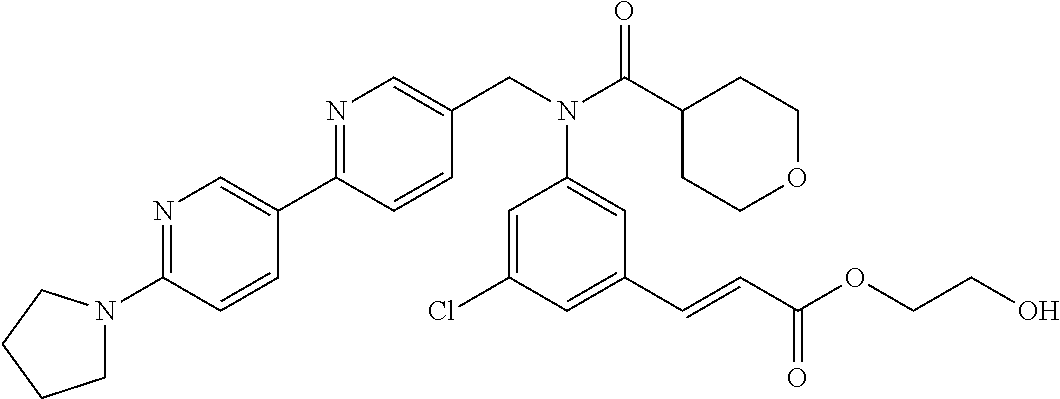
C(N(C(C1CCOCC1)=O)C1=CC(C=CC(OCCO)=O)=CC(Cl)=C1)C1=CN=C(C2=CN=C(N3CCCC3)C=C2)C=C1
